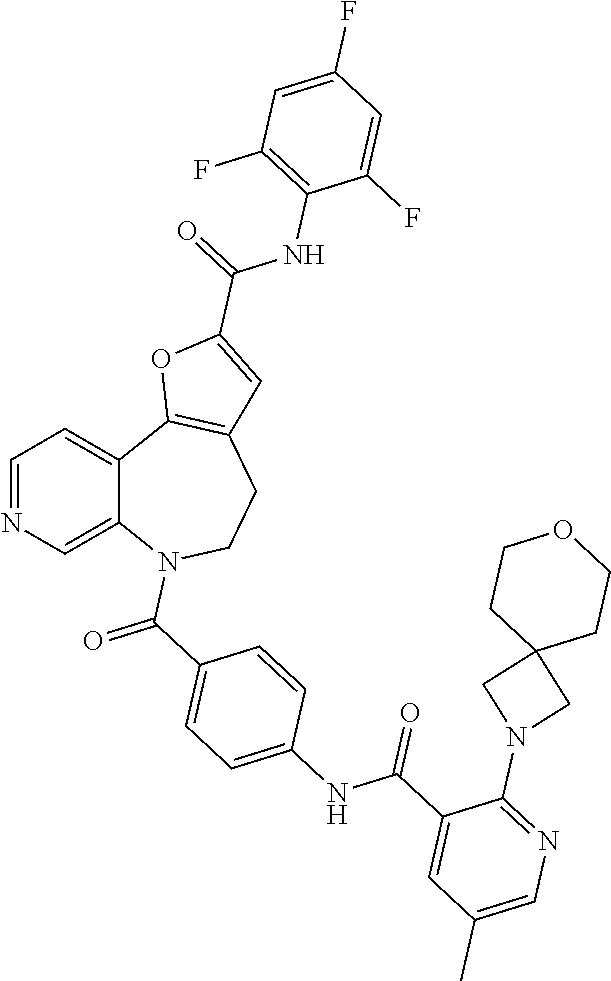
C1=NC=C2C(=C1)C1=C(CCN2C(=O)C2=CC=C(NC(C3=CC(C)=CN=C3N3CC4(C3)CCOCC4)=O)C=C2)C=C(C(=O)NC2=C(F)C=C(F)C=C2F)O1
